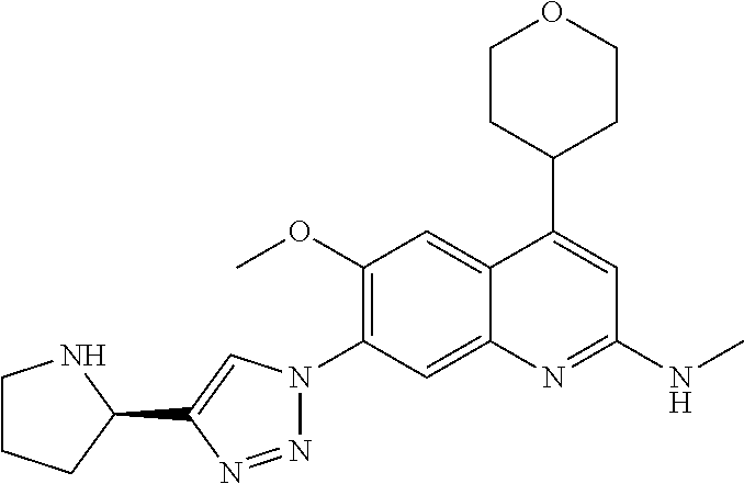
N1(C2=C(OC)C=C3C(=C2)N=C(NC)C=C3C2CCOCC2)N=NC(C2NCCC2)=C1
